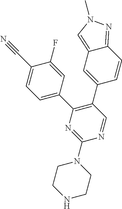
C1(N2CCNCC2)=NC(C2=CC=C(C#N)C(F)=C2)=C(C2=CC3=CN(C)N=C3C=C2)C=N1
